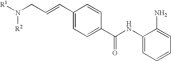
C1(C=CCN([R1])[R2])=CC=C(C(=O)NC2=CC=CC=C2N)C=C1
